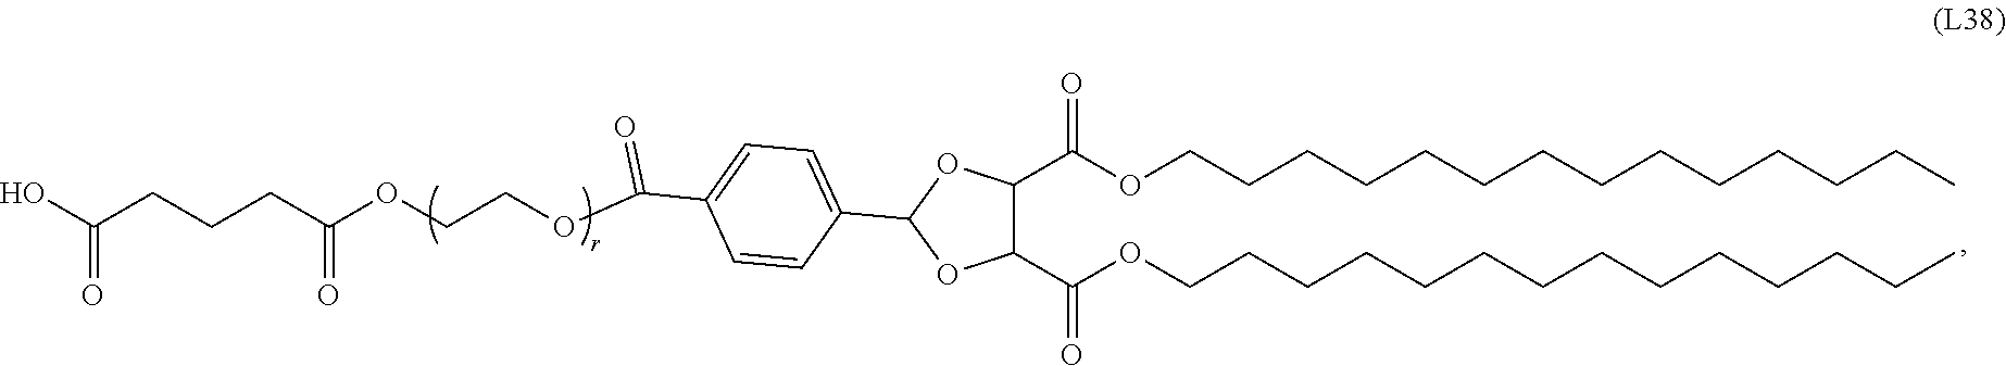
C1(C(OCCCCCCCCCCCCCC)=O)C(C(OCCCCCCCCCCCCCC)=O)OC(C2=CC=C(C(OCCOC(CCCC(O)=O)=O)=O)C=C2)O1
